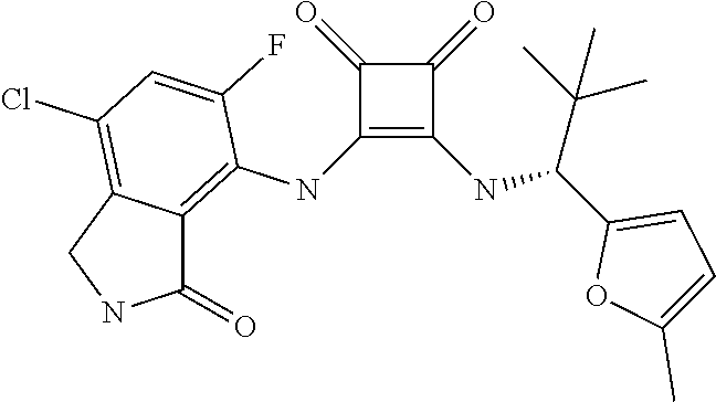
C1(NC2=C3C(=C(Cl)C=C2F)CNC3=O)=C(NC(C2=CC=C(C)O2)C(C)(C)C)C(=O)C1=O
